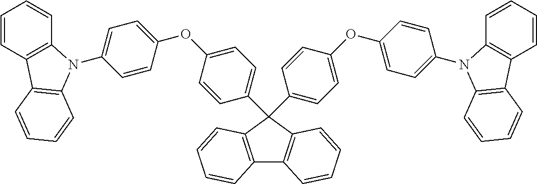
C12=C(C=CC=C1)C(C1=CC=C(OC3=CC=C(N4C5=C(C=CC=C5)C5=C4C=CC=C5)C=C3)C=C1)(C1=CC=C(OC3=CC=C(N4C5=C(C=CC=C5)C5=C4C=CC=C5)C=C3)C=C1)C1=C2C=CC=C1
